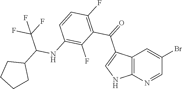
C1(C(C2=C(F)C=CC(NC(C3CCCC3)C(F)(F)F)=C2F)=O)=CNC2=C1C=C(Br)C=N2
